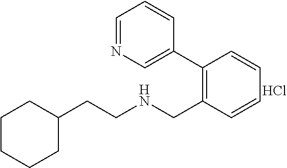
C1(CCNCC2=C(C3=CN=CC=C3)C=CC=C2)CCCCC1.Cl
